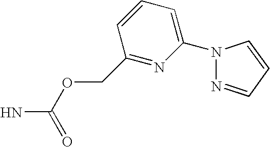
C1(COC(N)=O)=NC(N2N=CC=C2)=CC=C1
